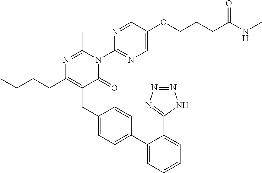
N1=C(C)N(C2=NC=C(OCCCC(=O)NC)C=N2)C(=O)C(CC2=CC=C(C3=CC=CC=C3C3=NN=NN3)C=C2)=C1CCCC
